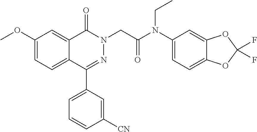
C1(OC)=CC=C2C(=C1)C(=O)N(CC(N(C1=CC=C3C(=C1)OC(F)(F)O3)CC)=O)N=C2C1=CC=CC([CN])=C1
